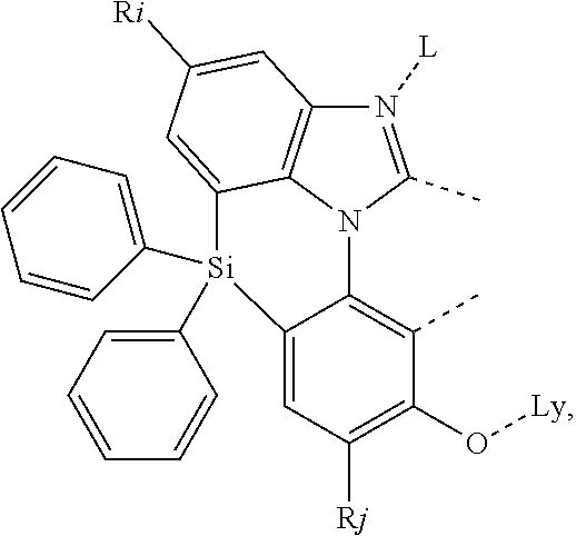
C12=C(C)C(O[Ly])=C([Rj])C=C1[Si](C1=CC=CC=C1)(C1=CC=CC=C1)C1=CC([Ri])=CC3=C1N2C(C)=N3[L]
